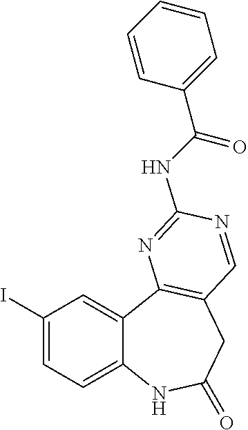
C1(I)=CC=C2C(=C1)C1=C(CC(=O)N2)C=NC(NC(C2=CC=CC=C2)=O)=N1
